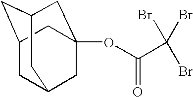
C1C2CC3CC(OC(C(Br)(Br)Br)=O)(CC1C3)C2
